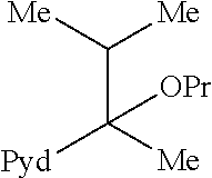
C(C([Me])([Pyd])[OPr])([Me])[Me]
